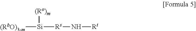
[(RbO)3-m][Si]([Rs]N[Rt])[(Ro)m]
